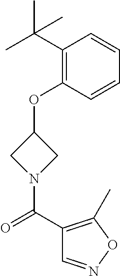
C1(C(C)(C)C)=C(OC2CN(C(C3=C(C)ON=C3)=O)C2)C=CC=C1
